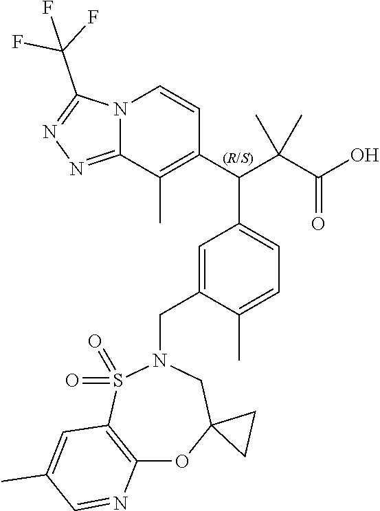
C12=C(S(=O)(=O)N(CC3=CC(C(C4=C(C)C5=NN=C(C(F)(F)F)N5C=C4)C(C(O)=O)(C)C)=CC=C3C)CC3(O1)CC3)C=C(C)C=N2
